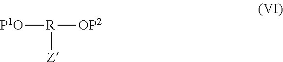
[P1O][R]([OP2])[Z]
